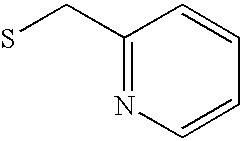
C1(CS)=NC=CC=C1
